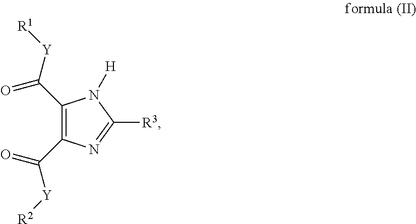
C1(C([Y][R1])=O)=C(C(=O)[Y][R2])N=C([R3])N1[H]
